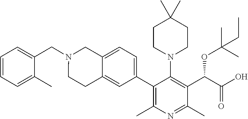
N1(CC2=CC=CC=C2C)CCC2=CC(C3=C(C)N=C(C)C(C(C(=O)O)OC(C)(C)CC)=C3N3CCC(C)(C)CC3)=CC=C2C1
